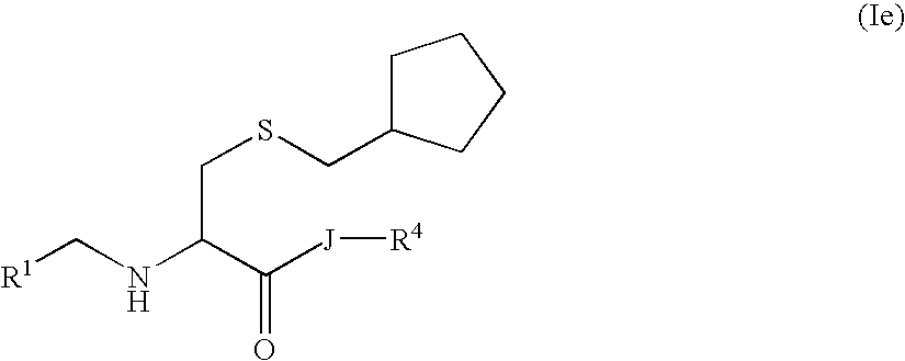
[R1]CNC(C([J][R4])=O)CSCC1CCCC1
